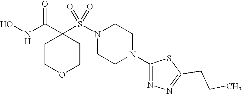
ONC(C1(S(N2CCN(C3=NN=C(CCC)S3)CC2)(=O)=O)CCOCC1)=O
